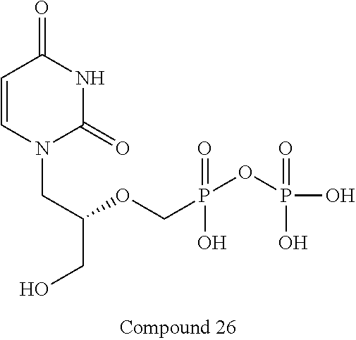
C1=CN(CC(CO)OCP(=O)(OP(O)(=O)O)O)C(=O)NC1=O
